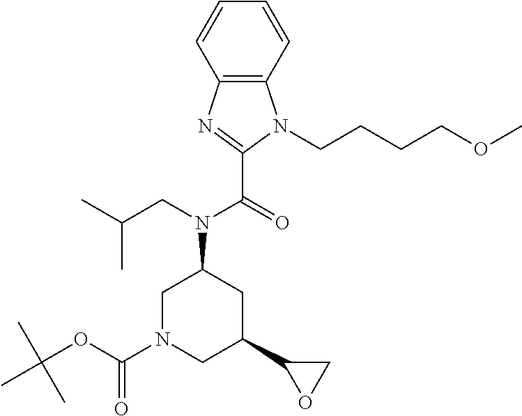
C1N(C(=O)OC(C)(C)C)CC(C2CO2)CC1N(C(C1=NC2=C(C=CC=C2)N1CCCCOC)=O)CC(C)C
